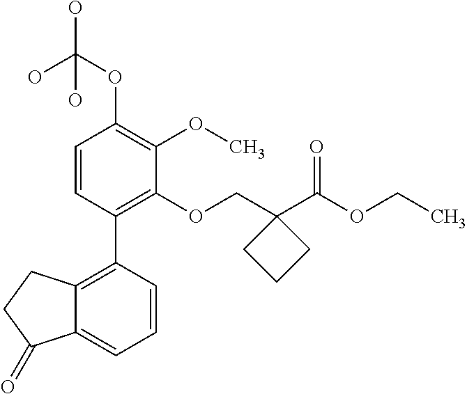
C1=CC(C2=C3C(=CC=C2)C(=O)CC3)=C(OCC2(C(OCC)=O)CCC2)C(OC)=C1OC(O)(O)O
